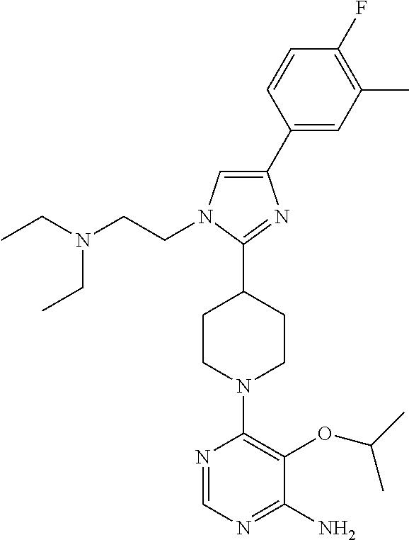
C1(C2=CC(C)=C(F)C=C2)=CN(CCN(CC)CC)C(C2CCN(C3=C(OC(C)C)C(N)=NC=N3)CC2)=N1
